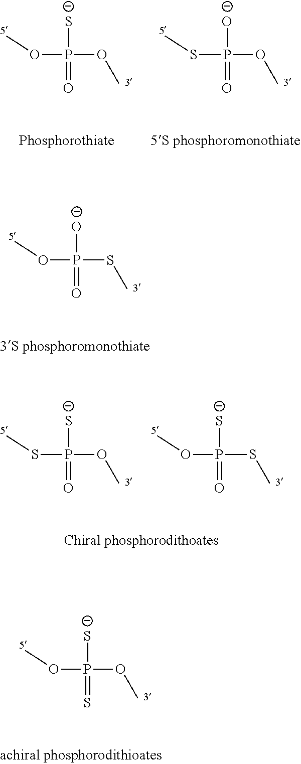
[S-]P(=O)(OC)OC.[O-]P(=O)(OC)SC.[O-]P(=O)(SC)OC.[S-]P(=O)(OC)SC.[S-]P(=O)(SC)OC.[S-]P(=S)(OC)OC
